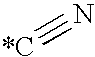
[*C]#N
